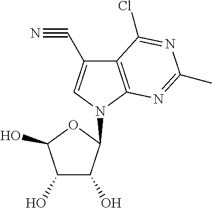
C1(O)C(O)C(N2C=C(C#N)C3=C2N=C(C)N=C3Cl)OC1O
